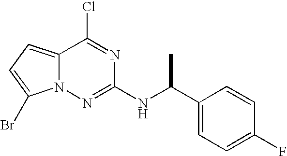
N12C(=CC=C1Br)C(Cl)=NC(NC(C1=CC=C(F)C=C1)C)=N2
